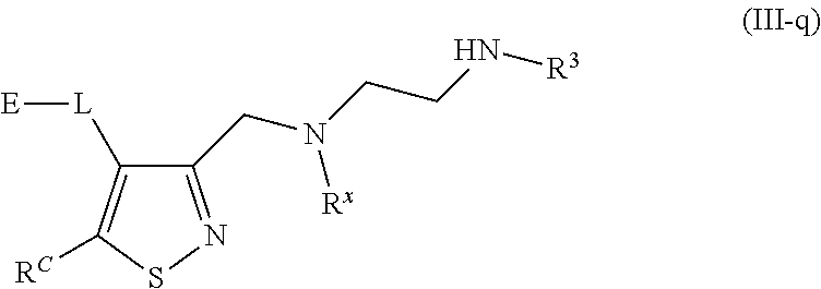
C1([L][E])=C([RC])SN=C1CN(CCN[R3])[Rx]
